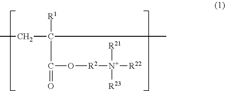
C(C(C)([R1])C(=O)O[R2][N+]([R22])([R21])[R23])C
